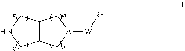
C12C(CNC1)C[A]([W][R2])C2
